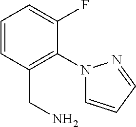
C1=CC(CN)=C(N2C=CC=N2)C(F)=C1
